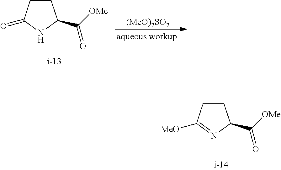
[(MeO)2SO2].C1CC(C([OMe])=O)NC1=O.C1CC(C([OMe])=O)N=C1[MeO]
